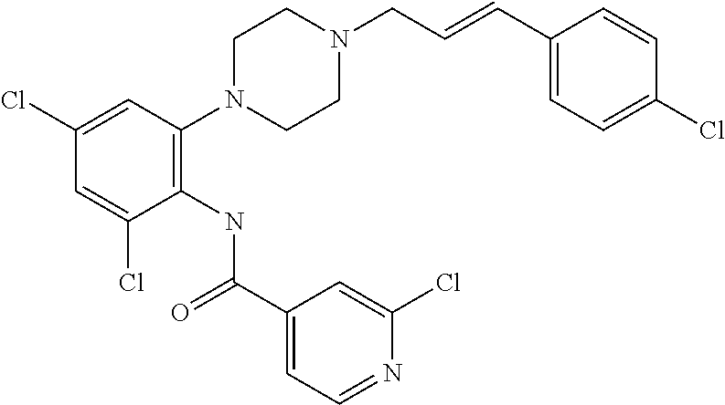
C1(N2CCN(CC=CC3=CC=C(Cl)C=C3)CC2)=C(NC(C2=CC=NC(Cl)=C2)=O)C(Cl)=CC(Cl)=C1
